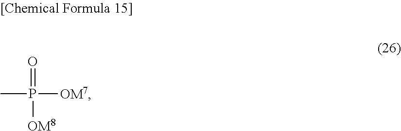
O=P([OM8])([OM7])C
